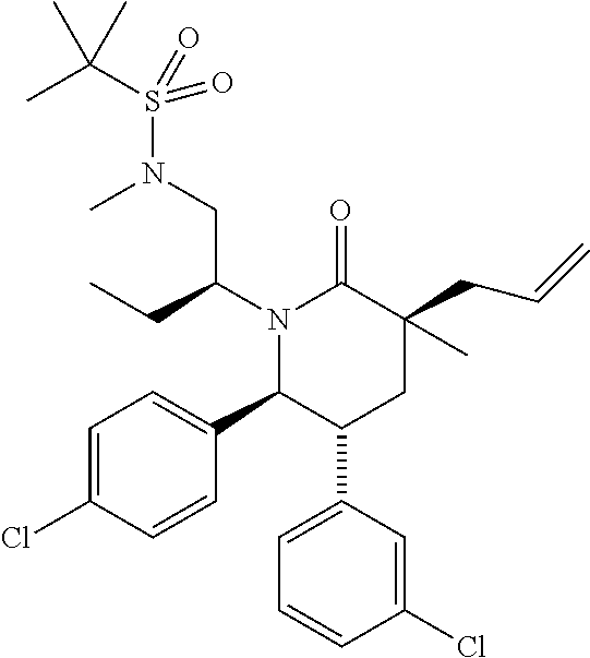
C1=C(Cl)C=CC(C2C(C3=CC=CC(Cl)=C3)CC(CC=C)(C)C(=O)N2C(CC)CN(S(=O)(C(C)(C)C)=O)C)=C1
